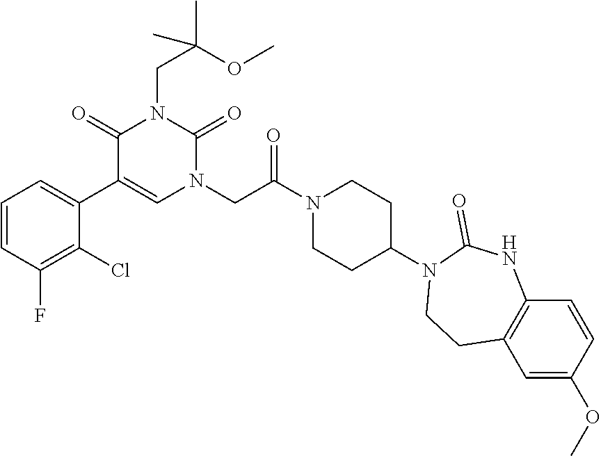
C1=CC(F)=C(Cl)C(C2=CN(CC(N3CCC(N4C(=O)NC5=C(C=C(OC)C=C5)CC4)CC3)=O)C(=O)N(CC(OC)(C)C)C2=O)=C1
